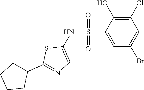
C1(Cl)=C(O)C(S(NC2=CN=C(C3CCCC3)S2)(=O)=O)=CC(Br)=C1
